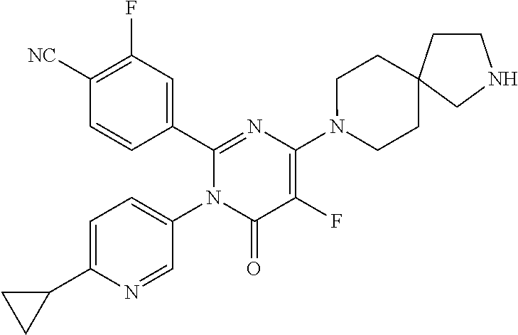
C1(C2=CC(F)=C([CN])C=C2)=NC(N2CCC3(CC2)CCNC3)=C(F)C(=O)N1C1=CC=C(C2CC2)N=C1
